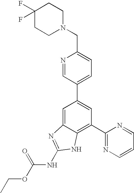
N1=CC(C2=CC(C3=NC=CC=N3)=C3C(=C2)N=C(NC(OCC)=O)N3)=CC=C1CN1CCC(F)(F)CC1
